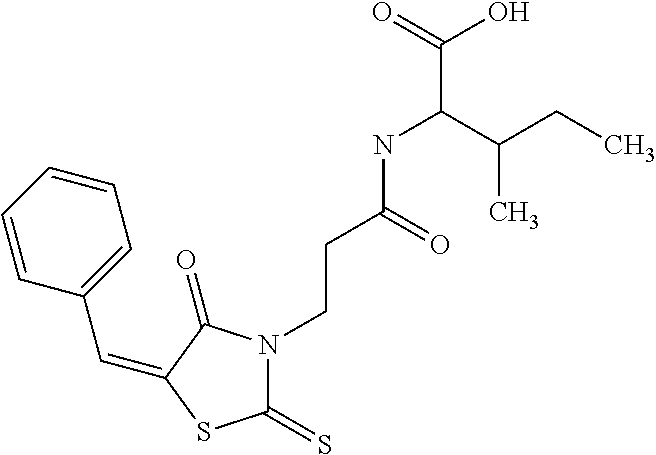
C(C1=CC=CC=C1)=C1C(=O)N(CCC(NC(C(O)=O)C(CC)C)=O)C(=S)S1
